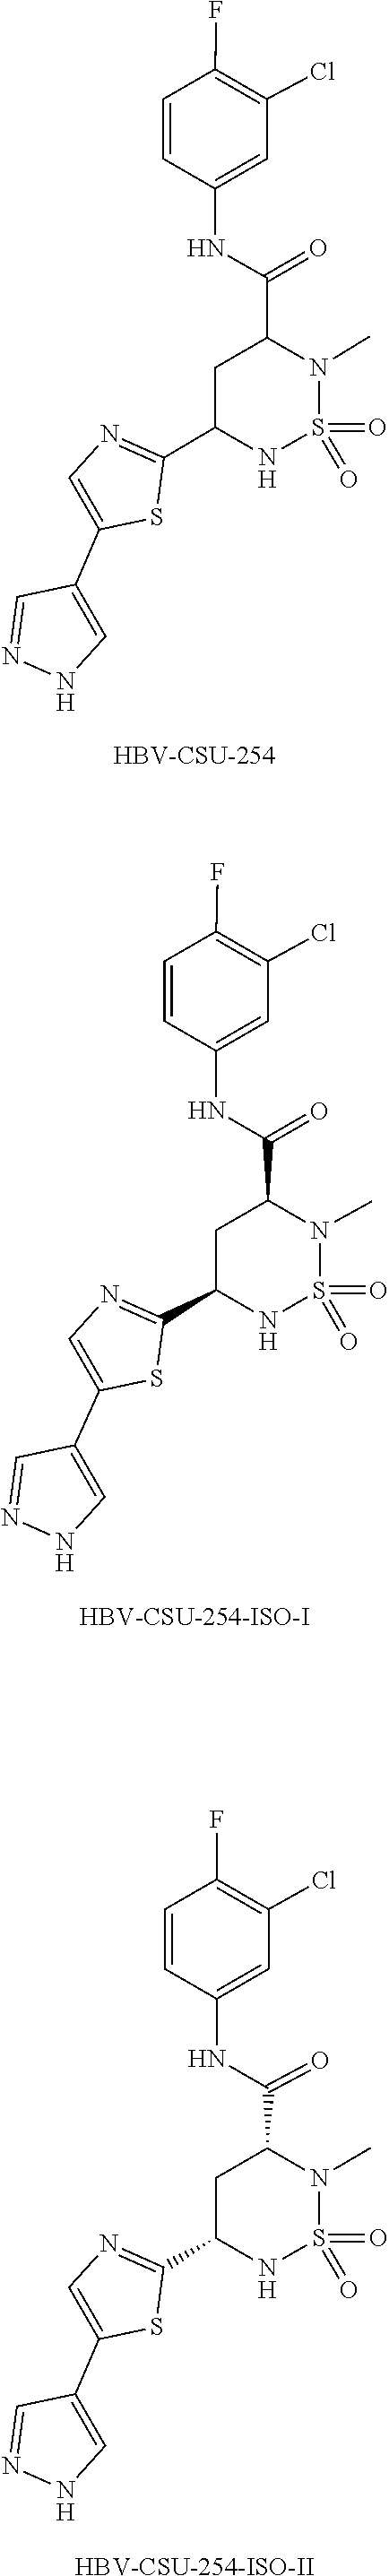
O=S1(=O)N(C)C(C(NC2=CC(Cl)=C(F)C=C2)=O)CC(C2=NC=C(C3=CNN=C3)S2)N1.[HBV-CSU-254].O=S1(=O)N(C)C(C(NC2=CC(Cl)=C(F)C=C2)=O)CC(C2=NC=C(C3=CNN=C3)S2)N1.[HBV-CSU-254-ISO-I].O=S1(=O)N(C)C(C(NC2=CC(Cl)=C(F)C=C2)=O)CC(C2=NC=C(C3=CNN=C3)S2)N1.[HBV-CSU-254-ISO-II]
